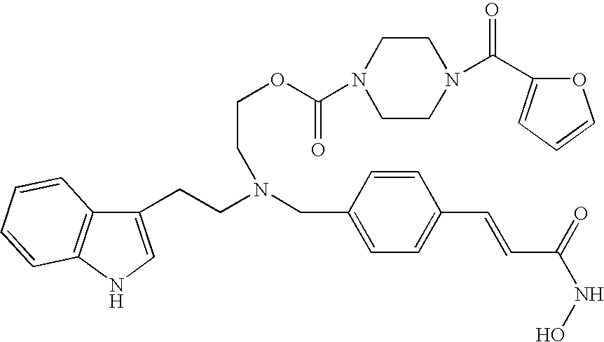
C1(CCN(CC2=CC=C(C=CC(=O)NO)C=C2)CCOC(=O)N2CCN(C(C3=CC=CO3)=O)CC2)=CNC2=C1C=CC=C2
